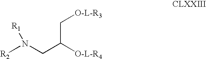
[R2]N(CC(C[O-L-R3])[O-L-R4])[R1]
